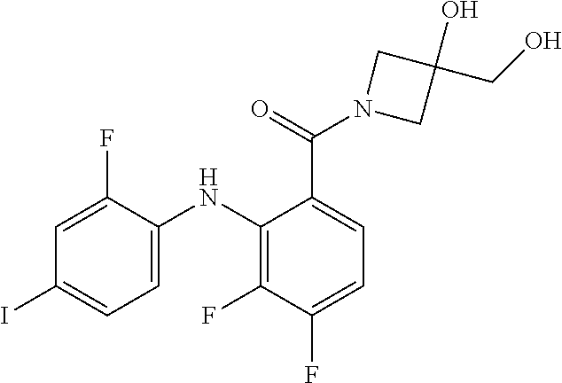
C1(C(N2CC(O)(CO)C2)=O)=CC=C(F)C(F)=C1NC1=CC=C(I)C=C1F
